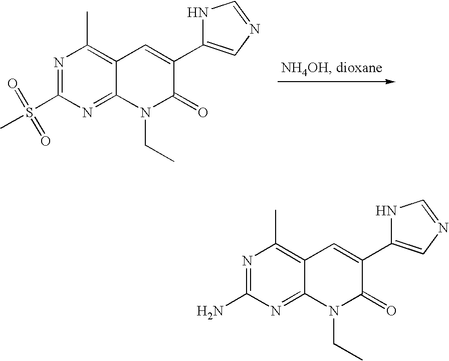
N1=C(S(C)(=O)=O)N=C2C(=C1C)C=C(C1=CN=CN1)C(=O)N2CC.N1=C(N)N=C2C(=C1C)C=C(C1=CN=CN1)C(=O)N2CC
